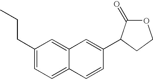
C1=C2C(=CC=C1CCC)C=CC(C1C(=O)OCC1)=C2
